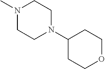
N1(C)CCN(C2CCOCC2)CC1
